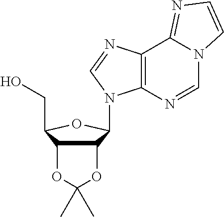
C12=C(N=CN3C1=NC=C3)N(C1C3C(C(CO)O1)OC(C)(C)O3)C=N2
